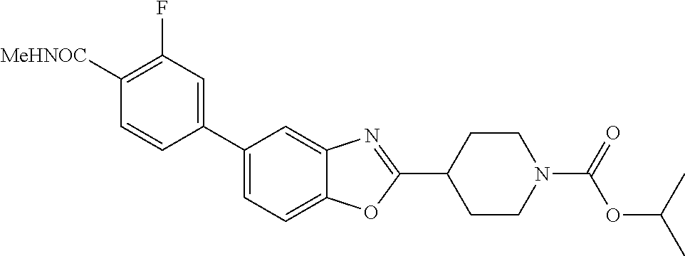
C1([MeHNOC])=C(F)C=C(C2=CC=C3C(=C2)N=C(C2CCN(C(=O)OC(C)C)CC2)O3)C=C1
